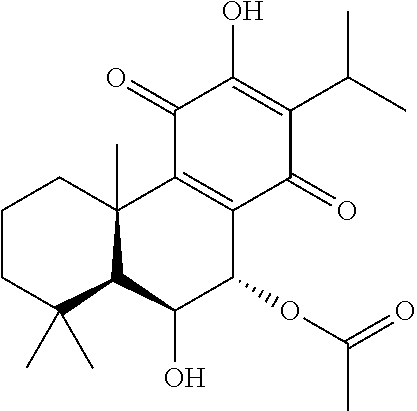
C1CC(C)(C)C2C(C)(C1)C1=C(C(=O)C(C(C)C)=C(O)C1=O)C(OC(=O)C)C2O
